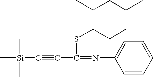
C(#CC(=NC1=CC=CC=C1)SC(CC)C(CCC)C)[Si](C)(C)C
